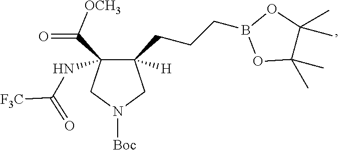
C1([H])(CCCB2OC(C)(C)C(C)(C)O2)C(NC(=O)[F3C])(C(=O)[OCH3])CN([Boc])C1
